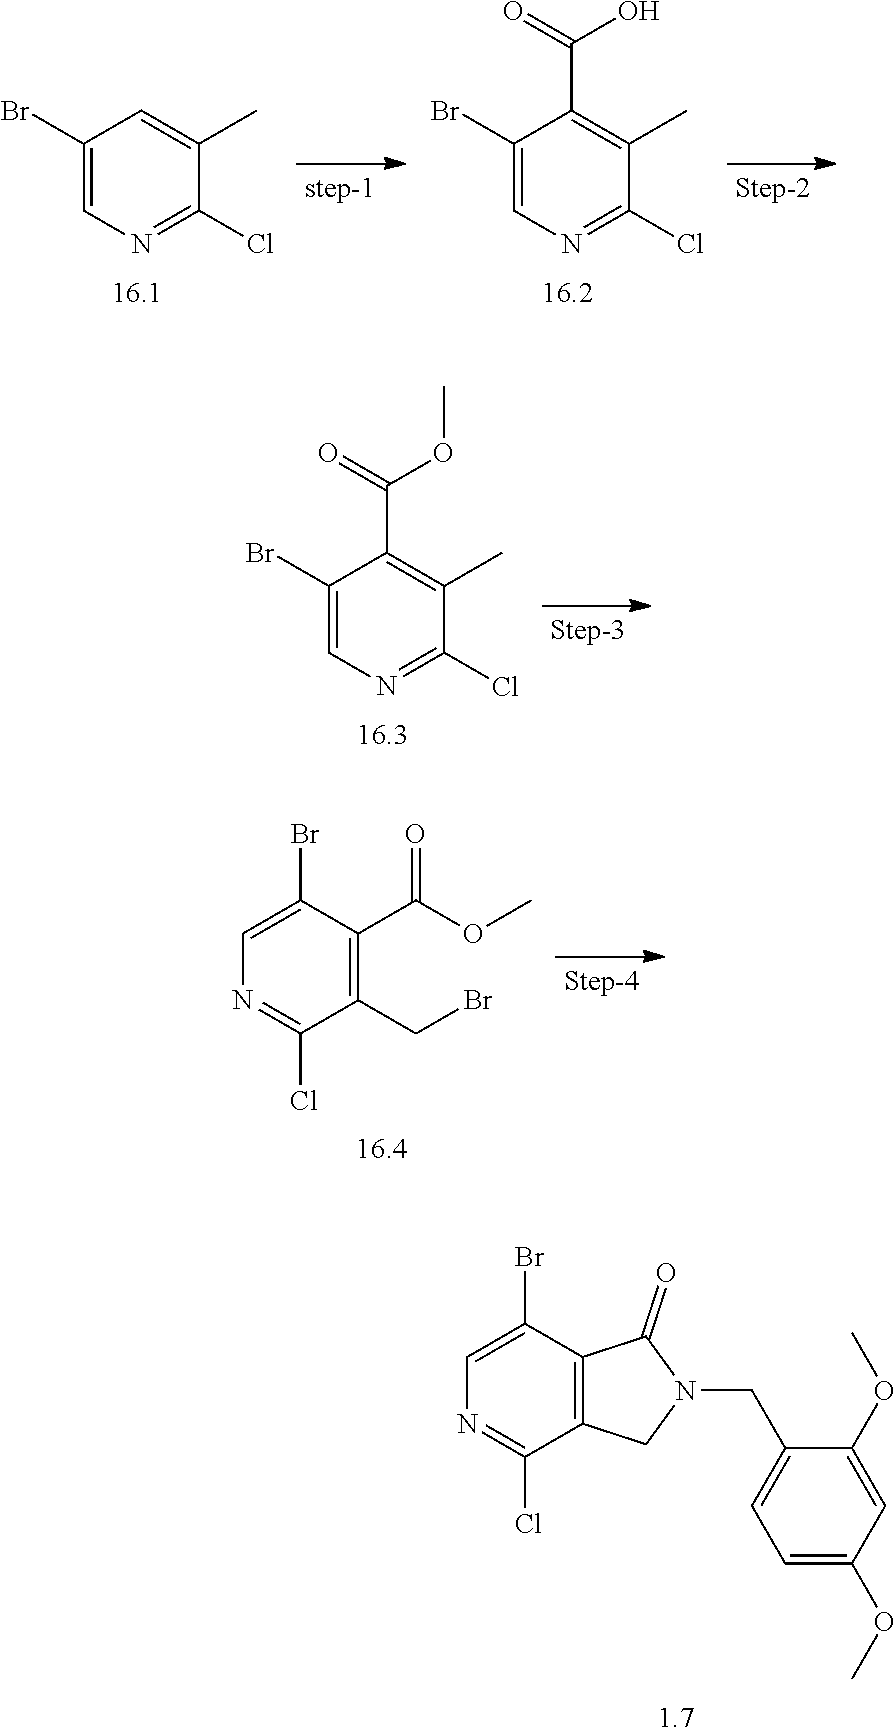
C1(Br)=CN=C(Cl)C(C)=C1.C1(Br)=CN=C(Cl)C(C)=C1C(=O)O.C1(Br)=CN=C(Cl)C(C)=C1C(=O)OC.C1=C(Br)C2=C(C(Cl)=N1)CN(CC1=CC=C(OC)C=C1OC)C2=O.C1=C(Br)C(C(OC)=O)=C(CBr)C(Cl)=N1
